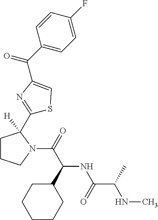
C1CCN(C(C(NC(=O)C(NC)C)C2CCCCC2)=O)C1([H])C1=NC(C(C2=CC=C(F)C=C2)=O)=CS1
